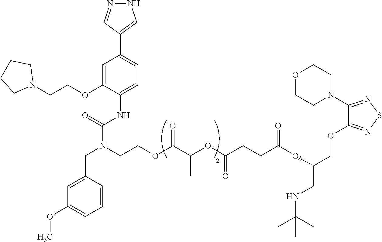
N1N=CC(C2=CC=C(NC(N(CCOC(C(OC(CCC(OC(CNC(C)(C)C)COC3=NSN=C3N3CCOCC3)=O)=O)C)=O)CC3=CC(OC)=CC=C3)=O)C(OCCN3CCCC3)=C2)=C1
